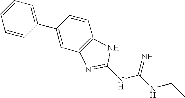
C1=CC=C(C2=CC3=C(C=C2)NC(NC(NCC)=N)=N3)C=C1
